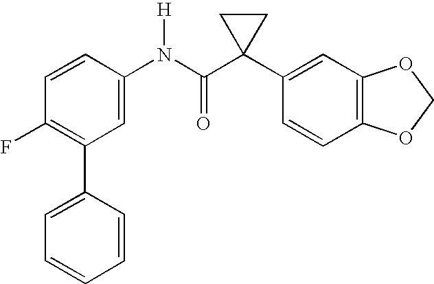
C1=CC(N(C(C2(C3=CC4=C(C=C3)OCO4)CC2)=O)[H])=CC(C2=CC=CC=C2)=C1F
